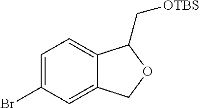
C1=C(Br)C=C2C(=C1)C(C[OTBS])OC2
